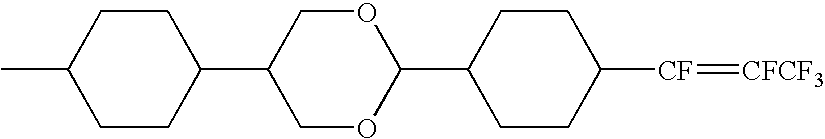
C1(C2OCC(C3CCC(C)CC3)CO2)CCC([CF]=[CFCF3])CC1
